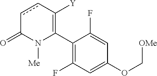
C1(C2=C([Y])ccC(=O)N2[Me])=C(F)C=C(OC[OMe])C=C1F
